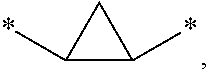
C1C(*)C1*
